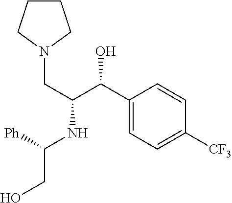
[Ph]C(NC(C(C1=CC=C([CF3])C=C1)O)CN1CCCC1)CO
